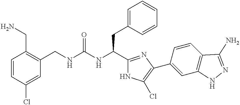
C1=CC(Cl)=CC(CNC(NC(C2=NC(C3=CC4=C(C=C3)C(N)=NN4)=C(Cl)N2)CC2=CC=CC=C2)=O)=C1CN
